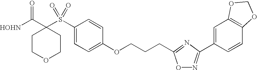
[HOHN]C(C1(S(C2=CC=C(OCCCC3=NC(C4=CC5=C(C=C4)OCO5)=NO3)C=C2)(=O)=O)CCOCC1)=O
